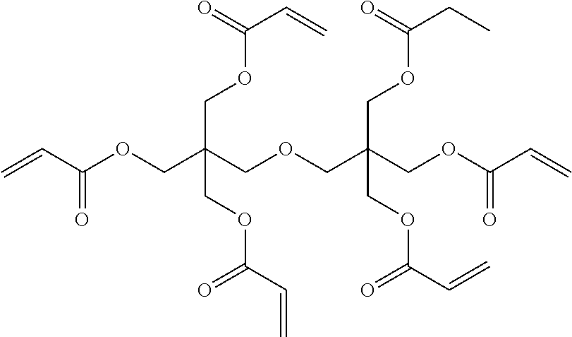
C=CC(OCC(COCC(COC(C=C)=O)(COC(CC)=O)COC(C=C)=O)(COC(C=C)=O)COC(C=C)=O)=O
